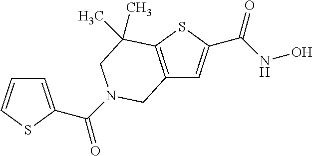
C12=C(SC(C(NO)=O)=C1)C(C)(C)CN(C(=O)C1=CC=CS1)C2
